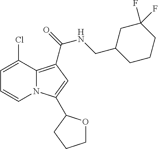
C1=C(Cl)C2=C(C(=O)NCC3CCCC(F)(F)C3)C=C(C3OCCC3)N2C=C1
